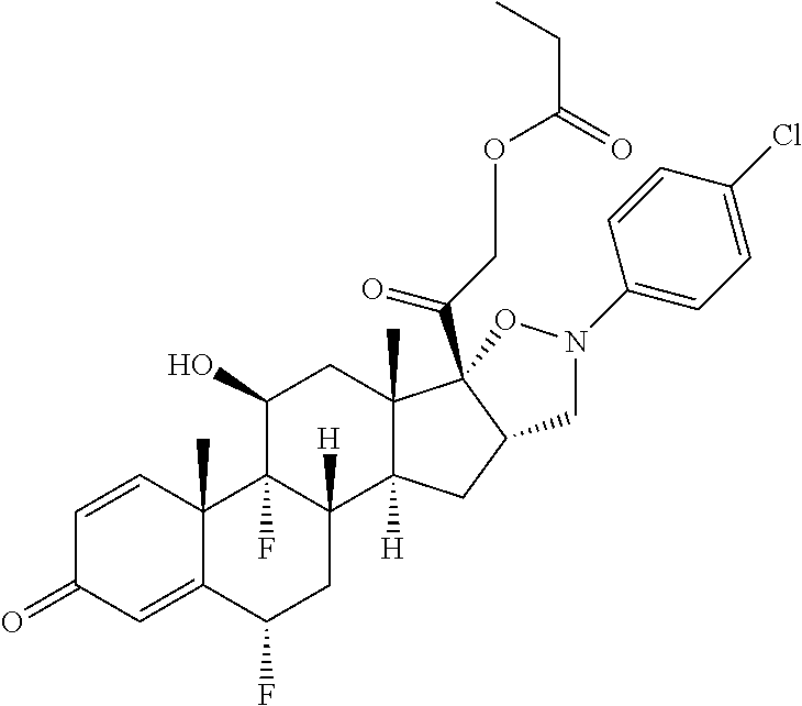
C1=CC2(C)C(=CC1=O)C(F)CC1([H])C2(F)C(O)CC2(C)C1([H])CC1C2(C(COC(CC)=O)=O)ON(C2=CC=C(Cl)C=C2)C1
